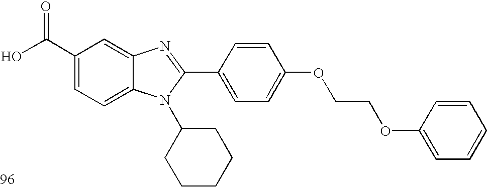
OC(C1=CC=C2C(=C1)N=C(C1=CC=C(OCCOC3=CC=CC=C3)C=C1)N2C1CCCCC1)=O
